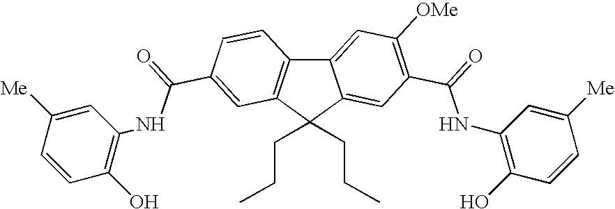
C12=CC([OMe])=C(C(=O)NC3=C(O)C=CC([Me])=C3)C=C1C(CCC)(CCC)C1=C2C=CC(C(=O)NC2=C(O)C=CC([Me])=C2)=C1
